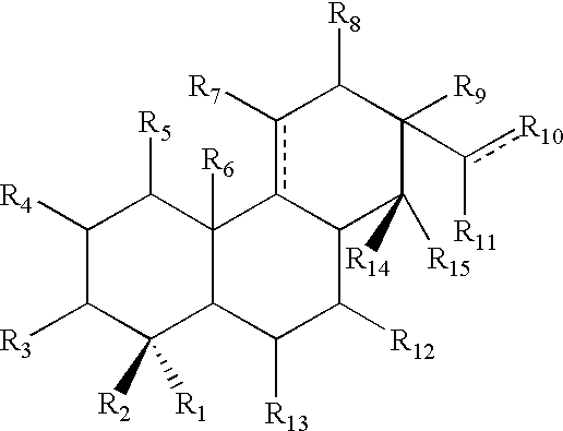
c1([R7])c2C(C([R15])([R14])C([R9])(c([R10])[R11])C1[R8])C([R12])C([R13])C1C2([R6])C([R5])C([R4])C([R3])C1([R1])[R2]
